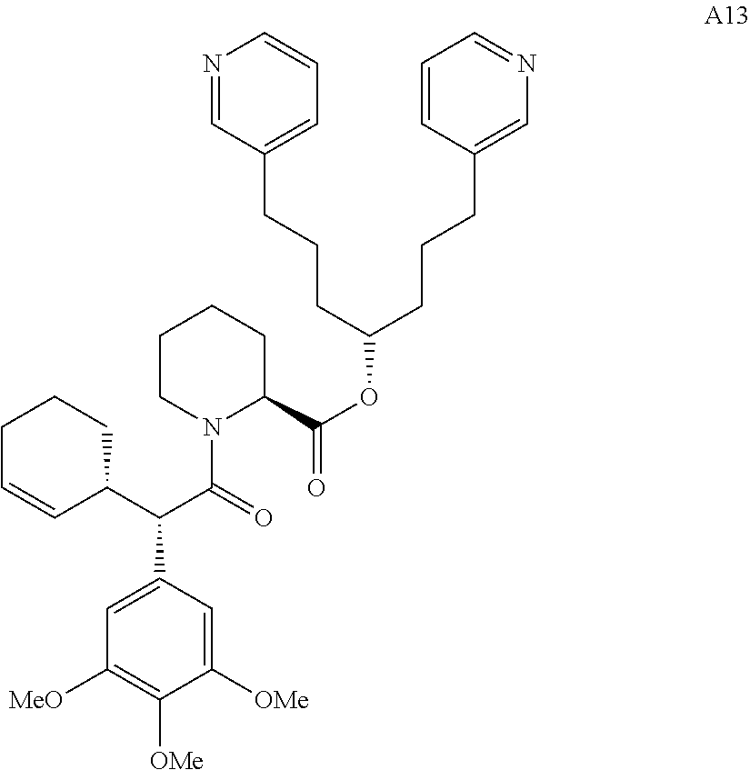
C1CN(C(=O)C(C2=CC([MeO])=C([OMe])C([OMe])=C2)C2C=CCCC2)C(C(=O)OC(CCCC2=CN=CC=C2)CCCC2=CC=CN=C2)CC1
